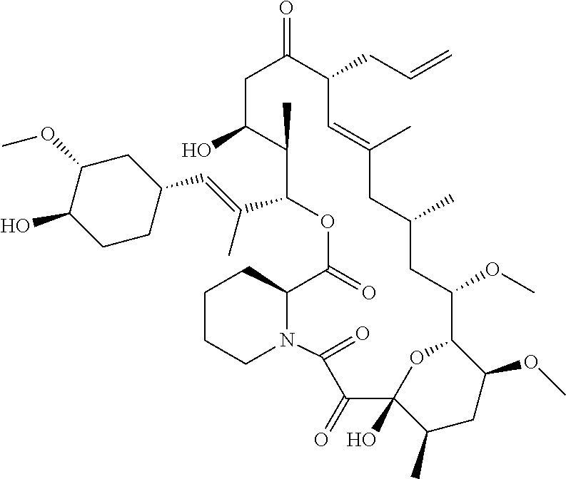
C1C(O)C(C)C(C(=CC2CC(OC)C(O)CC2)C)OC(=O)C2CCCCN2C(=O)C(=O)C2(O)C(C)CC(OC)C(C(OC)CC(C)CC(C)=CC(CC=C)C1=O)O2
